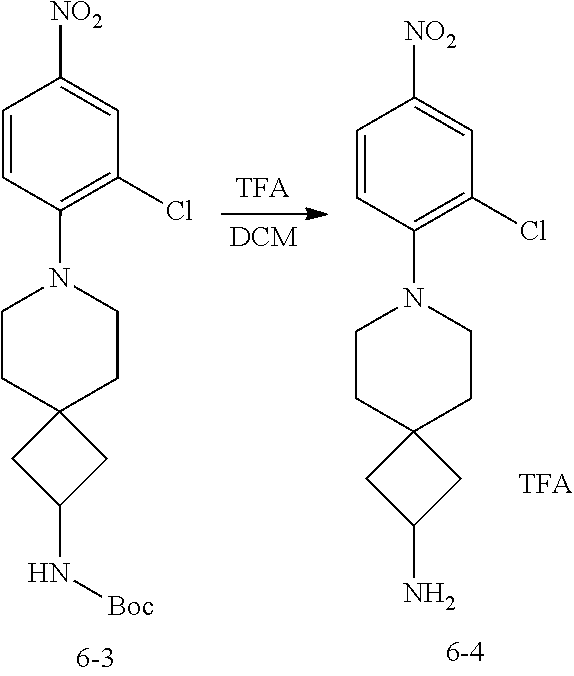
C1CC2(CCN1C1=C(Cl)C=C([NO2])C=C1)CC(N)C2.C1CC2(CCN1C1=C(Cl)C=C([NO2])C=C1)CC(N[Boc])C2
